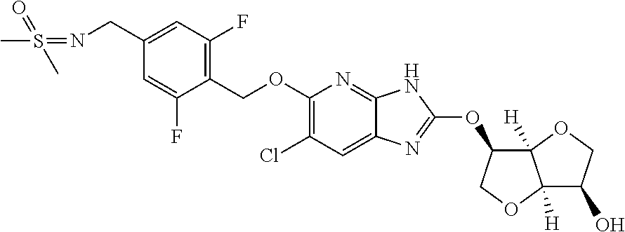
C1(COC2=C(Cl)C=C3C(=N2)NC(OC2C4([H])C([H])(OC2)C(O)CO4)=N3)=C(F)C=C(CN=S(C)(=O)C)C=C1F
